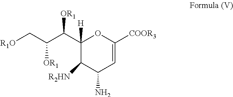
[R1O]CC(C(C1([H])C([R2HN])C(N)C=C([COOR3])O1)[OR1])[OR1]
